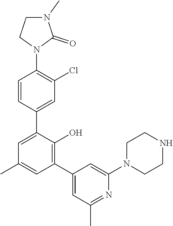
C1=C(C2=CC(Cl)=C(N3C(=O)N(C)CC3)C=C2)C(O)=C(C2=CC(C)=NC(N3CCNCC3)=C2)C=C1C
